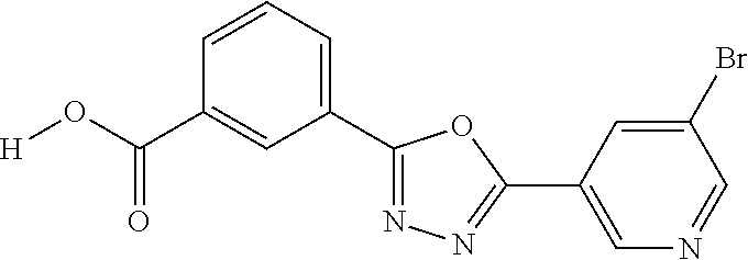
[H]OC(C1=CC(C2=NN=C(C3=CN=CC(Br)=C3)O2)=CC=C1)=O
